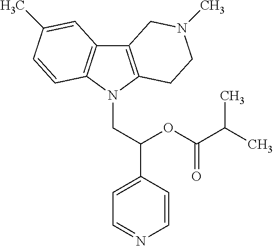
C12=C(N(CC(C3=CC=NC=C3)OC(C(C)C)=O)C3=C1C=C(C)C=C3)CCN(C)C2
